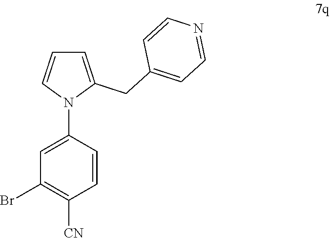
C1=C(CC2=CC=NC=C2)N(C2=CC(Br)=C([CN])C=C2)C=C1
